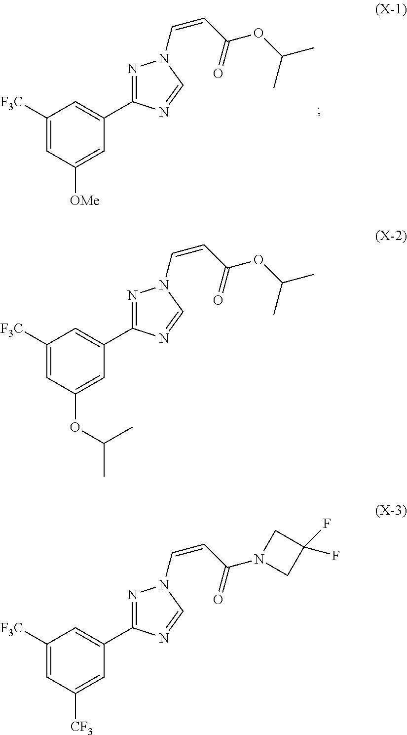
C1([F3C])=CC([OMe])=CC(C2=NN(C=CC(OC(C)C)=O)C=N2)=C1.C1([F3C])=CC(OC(C)C)=CC(C2=NN(C=CC(OC(C)C)=O)C=N2)=C1.C1([F3C])=CC([CF3])=CC(C2=NN(C=CC(N3CC(F)(F)C3)=O)C=N2)=C1
